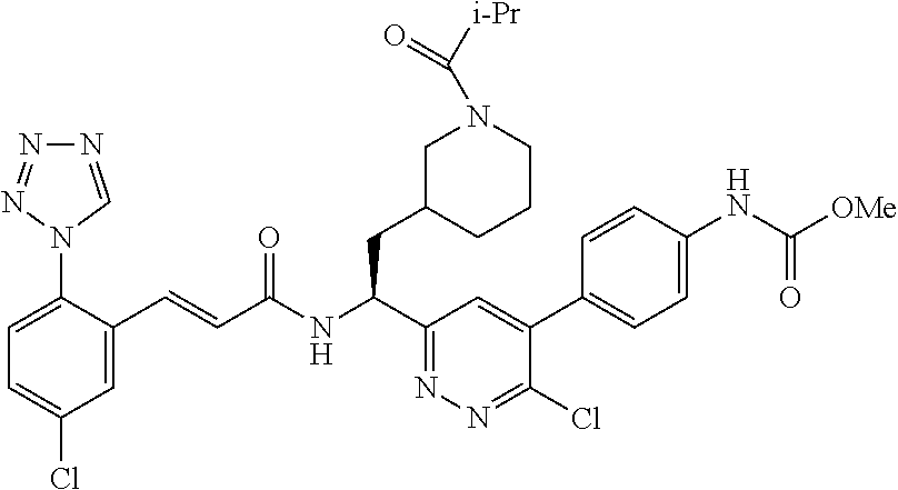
N1=CN(C2=CC=C(Cl)C=C2C=CC(NC(C2=NN=C(Cl)C(C3=CC=C(NC([OMe])=O)C=C3)=C2)CC2CCCN(C([i-Pr])=O)C2)=O)N=N1
